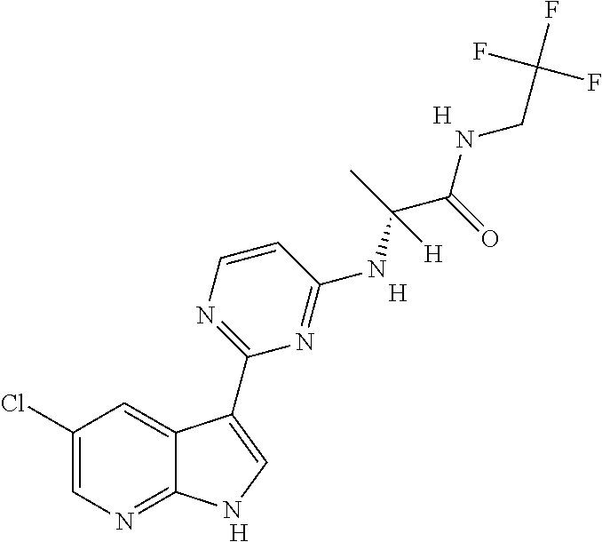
[H].C1=CN=C(C2=CNC3=NC=C(Cl)C=C32)N=C1NC(C(NCC(F)(F)F)=O)(C)[H].[H].[H]
